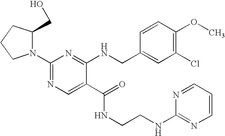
N1(C2=NC=C(C(=O)NCCNC3=NC=CC=N3)C(NCC3=CC(Cl)=C(OC)C=C3)=N2)C(CO)CCC1
